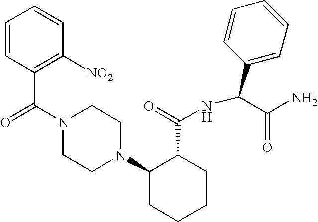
C(N1CCN(C2CCCCC2C(=O)NC(C2=CC=CC=C2)C(N)=O)CC1)(=O)C1=C([NO2])C=CC=C1
